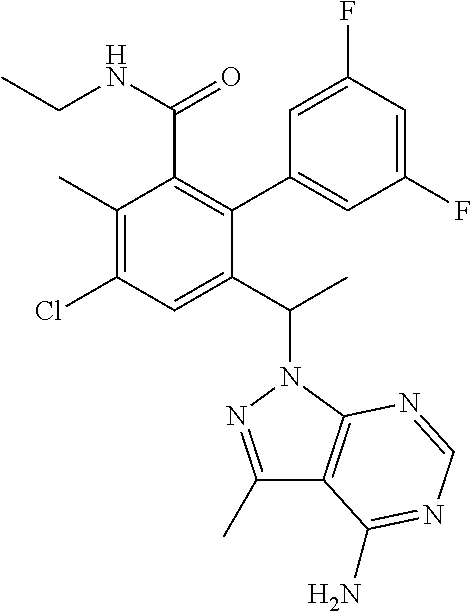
C1(C)=C(Cl)C=C(C(C)N2N=C(C)C3=C2N=CN=C3N)C(C2=CC(F)=CC(F)=C2)=C1C(NCC)=O
